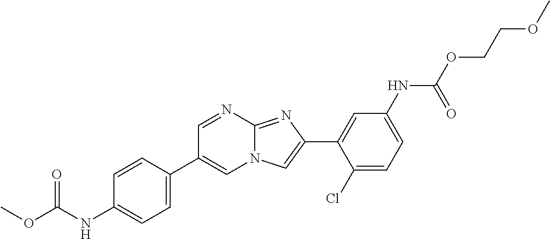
C1=NC2=NC(C3=CC(NC(OCCOC)=O)=CC=C3Cl)=CN2C=C1C1=CC=C(NC(OC)=O)C=C1
